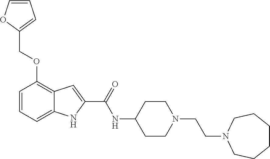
C1=CC=C2C(=C1OCC1=CC=CO1)C=C(C(=O)NC1CCN(CCN3CCCCCC3)CC1)N2
